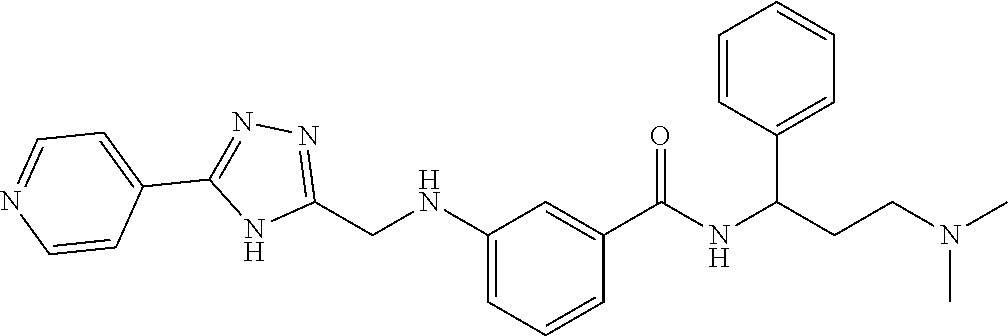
C(C(NC(C1=CC(NCC2=NN=C(C3=CC=NC=C3)N2)=CC=C1)=O)C1=CC=CC=C1)CN(C)C
